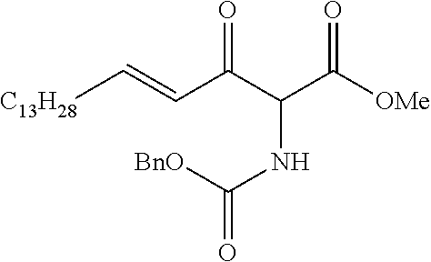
[C13H28]C=CC(C(C([OMe])=O)NC(=O)[BnO])=O
